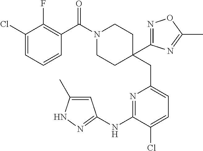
C1(Cl)=CC=CC(C(N2CCC(CC3=CC=C(Cl)C(NC4=NNC(C)=C4)=N3)(C3=NOC(C)=N3)CC2)=O)=C1F
